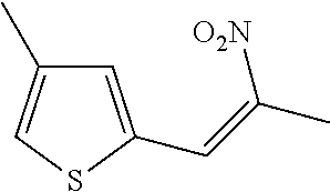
C1=C(C=C([O2N])C)SC=C1C
